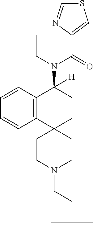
C12=C(C=CC=C1)C(N(C(=O)C1=CSC=N1)CC)([H])CCC21CCN(CCC(C)(C)C)CC1
